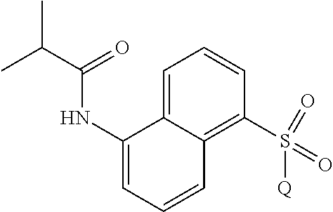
C1=C2C(=C(S(=O)(=O)[Q])C=C1)C=CC=C2NC(C(C)C)=O
